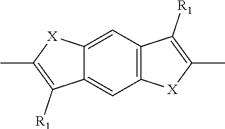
C12=CC3=C(C=C1[X]C(C)=C2[R1])C([R1])=C(C)[X]3
